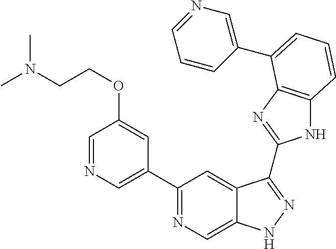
C1(C2=NC=C3C(=C2)C(C2=NC4=C(N2)C=CC=C4C2=CN=CC=C2)=NN3)=CN=CC(OCCN(C)C)=C1
